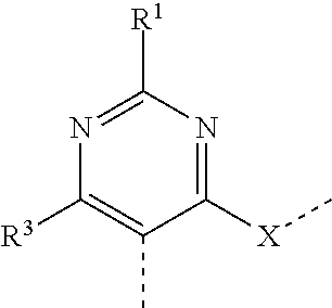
C1([X]C)=NC([R1])=NC([R3])=C1C
